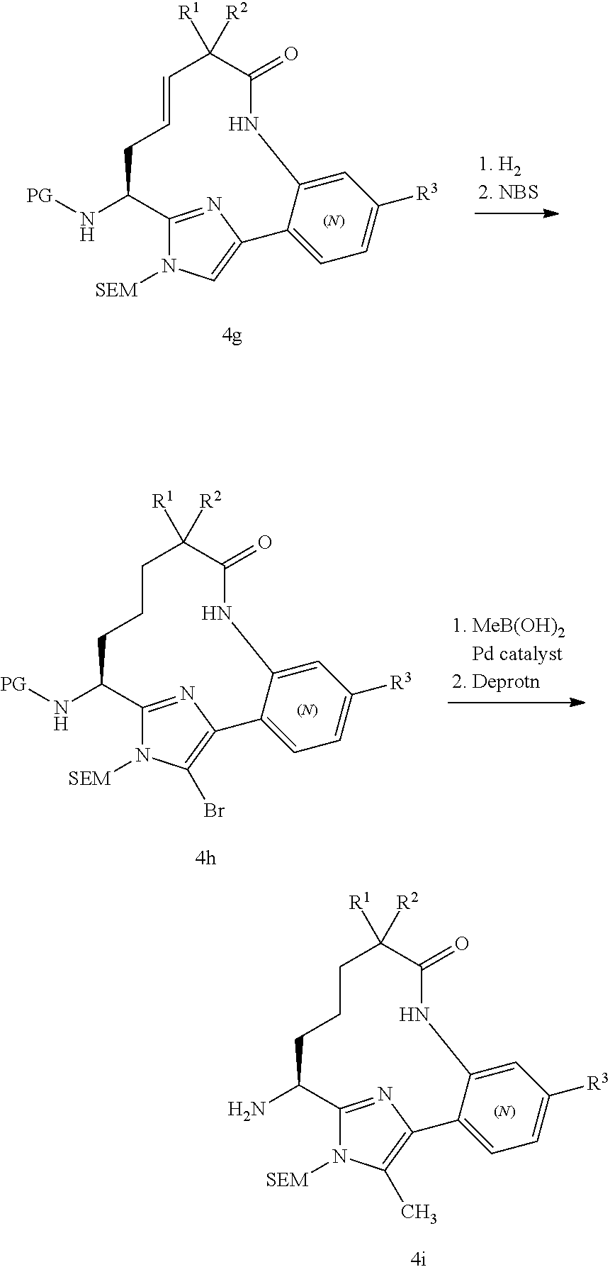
C1=C2C(=CC=C1[R3])C1=C(C)N([SEM])C(=N1)C(N)CCCC([R1])([R2])C(=O)N2.[(N)].C1=C2C(=CC=C1[R3])C1=CN([SEM])C(=N1)C(N[PG])CC=CC([R1])([R2])C(=O)N2.[(N)].C1=C2C(=CC=C1[R3])C1=C(Br)N([SEM])C(=N1)C(N[PG])CCCC([R1])([R2])C(=O)N2.[(N)]
